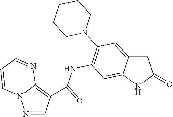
N1=CC(C(NC2=C(N3CCCCC3)C=C3CC(=O)NC3=C2)=O)=C2N1C=CC=N2
